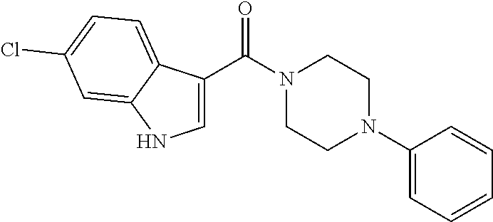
C1=C(C(N2CCN(C3=CC=CC=C3)CC2)=O)C2=CC=C(Cl)C=C2N1
